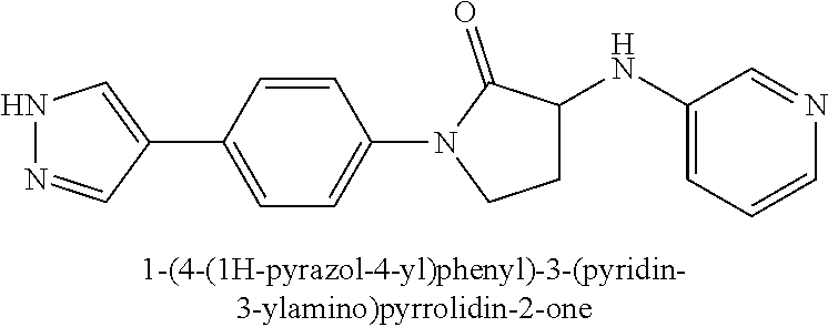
N1N=CC(C2=CC=C(N3C(=O)C(NC4=CC=CN=C4)CC3)C=C2)=C1
